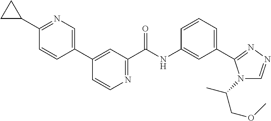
C1=CN=C(C(NC2=CC(C3=NN=CN3C(C)COC)=CC=C2)=O)C=C1C1=CN=C(C2CC2)C=C1
